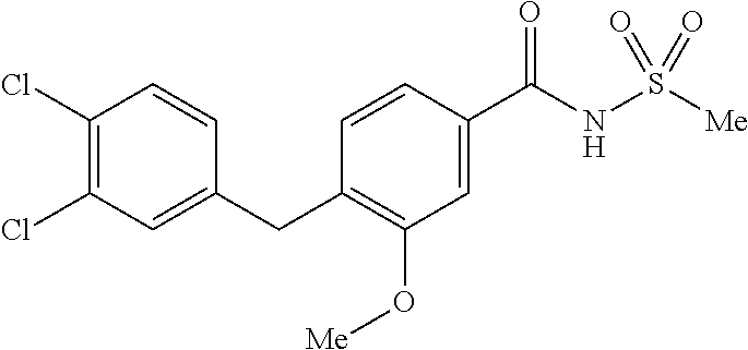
C1(Cl)=C(Cl)C=C(CC2=C(O[Me])C=C(C(NS([Me])(=O)=O)=O)C=C2)C=C1
